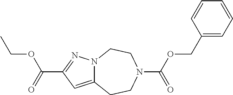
N12C(=CC(C(OCC)=O)=N1)CCN(C(OCC1=CC=CC=C1)=O)CC2
